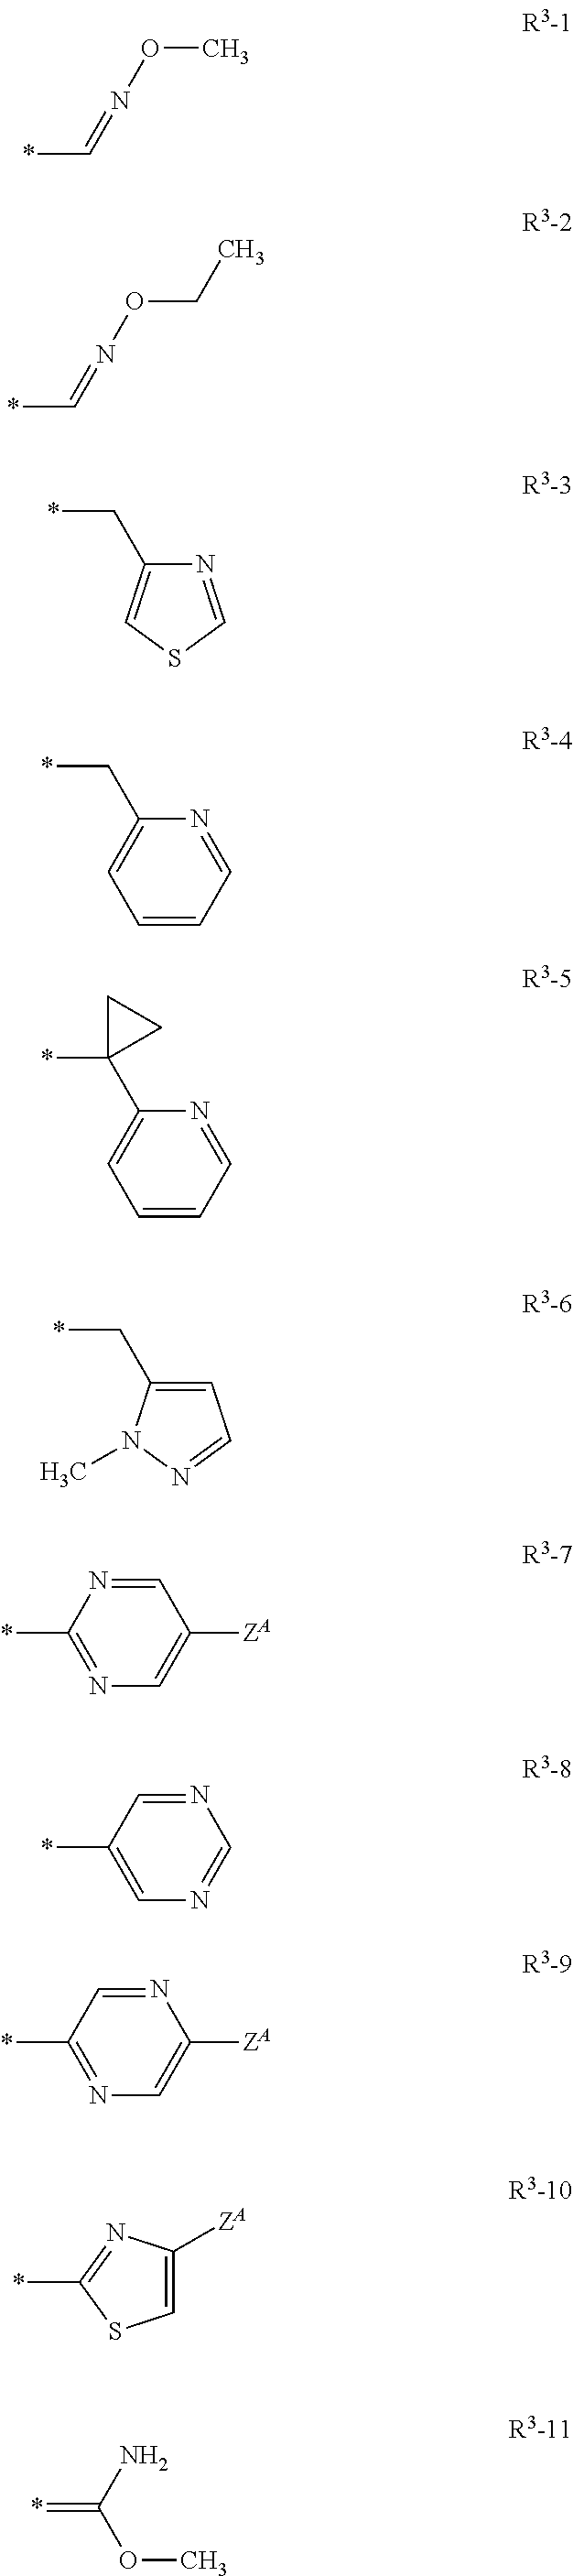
*C=NOC.*C=NOCC.N1=CSC=C1C*.C1=CC=NC(C*)=C1.C1=CC=NC(C2(*)CC2)=C1.C1=C(C*)N(C)N=C1.C1=NC(*)=NC=C1[ZA].N1=CC(*)=CN=C1.N1=CC(*)=NC=C1[ZA].C1=C([ZA])N=C(*)S1.*=C(N)OC
